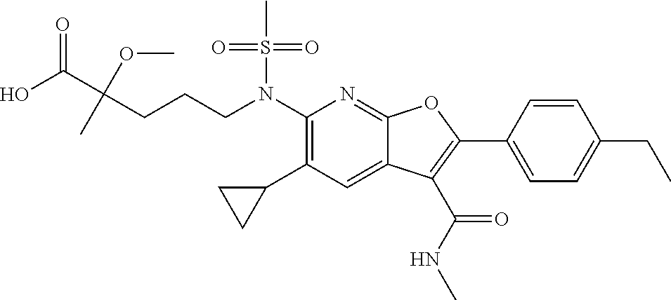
N(C1=C(C2CC2)C=C2C(=N1)OC(C1=CC=C(CC)C=C1)=C2C(NC)=O)(S(C)(=O)=O)CCCC(C(O)=O)(OC)C
